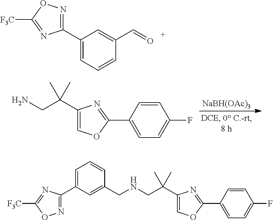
[NaBH(OAc)3].C1(C2=CC=C(F)C=C2)=NC(C(CN)(C)C)=CO1.C1(C2=CC=CC(C=O)=C2)=NOC([F3C])=N1.C1(C2=CC=CC(CNCC(C3=COC(C4=CC=C(F)C=C4)=N3)(C)C)=C2)=NOC([F3C])=N1
